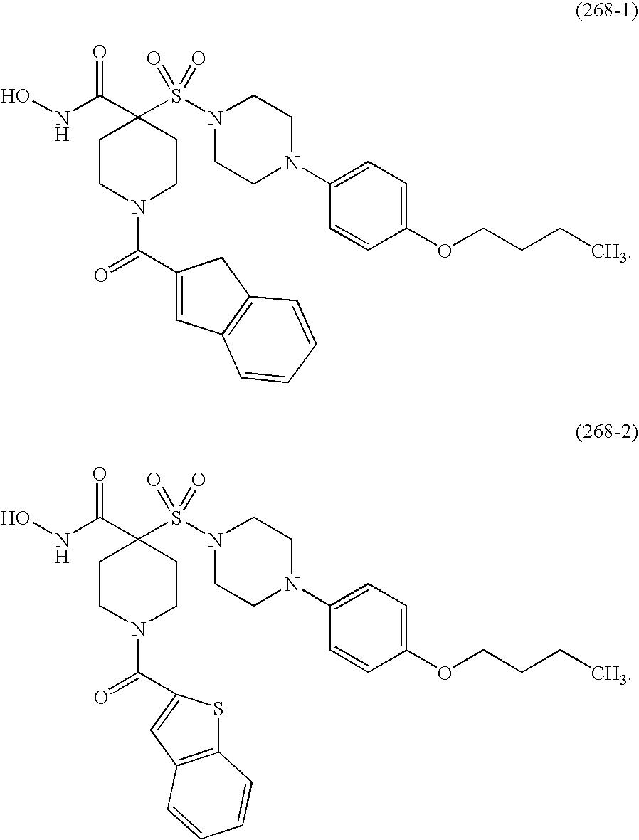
ONC(C1(S(N2CCN(C3=CC=C(OCCCC)C=C3)CC2)(=O)=O)CCN(C(=O)C2=CC3=C(C2)C=CC=C3)CC1)=O.ONC(C1(S(N2CCN(C3=CC=C(OCCCC)C=C3)CC2)(=O)=O)CCN(C(=O)C2=CC3=C(S2)C=CC=C3)CC1)=O
